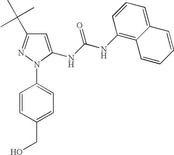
C1=C(NC(NC2=C3C(=CC=C2)C=CC=C3)=O)N(C2=CC=C(CO)C=C2)N=C1C(C)(C)C
